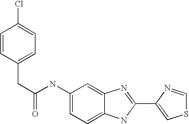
C1=C2C(=CC=C1NC(CC1=CC=C(Cl)C=C1)=O)NC(C1=CSC=N1)=N2
